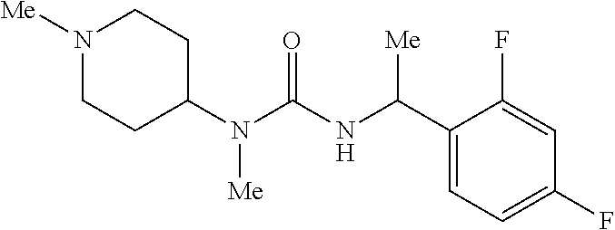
N1([Me])CCC(N(C(NC(C2=CC=C(F)C=C2F)[Me])=O)[Me])CC1
